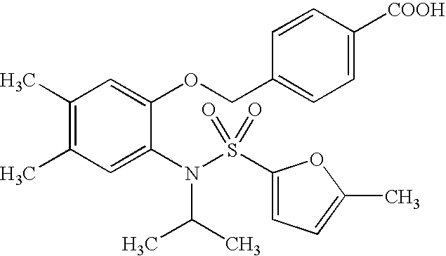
C1(C)=C(C)C=C(N(C(C)C)S(=O)(=O)C2=CC=C(C)O2)C(OCC2=CC=C([COOH])C=C2)=C1
